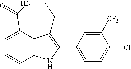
C12=C3C(=CC=C1)C(=O)NCCC3=C(C1=CC=C(Cl)C([CF3])=C1)N2
